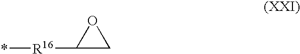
C1([R16]*)CO1
